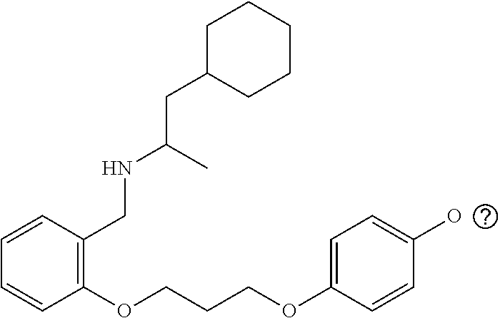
C1(CNC(CC2CCCCC2)C)=C(OCCCOC2=CC=C(O)C=C2)C=CC=C1
